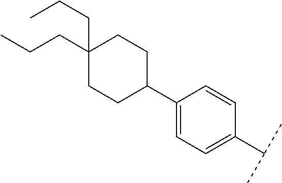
C1=C(C2CCC(CCC)(CCC)CC2)C=CC(C(C)C)=C1
